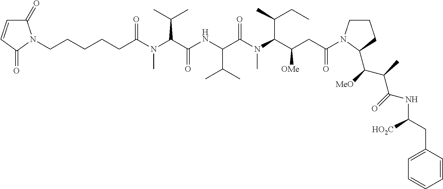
C1(=O)C=CC(=O)N1CCCCCC(N(C(C(NC(C(N(C(C(CC(=O)N1CCCC1C([MeO])C(C)C(=O)NC(CC1=CC=CC=C1)[HO2C])[OMe])C(C)CC)C)=O)C(C)C)=O)C(C)C)C)=O
